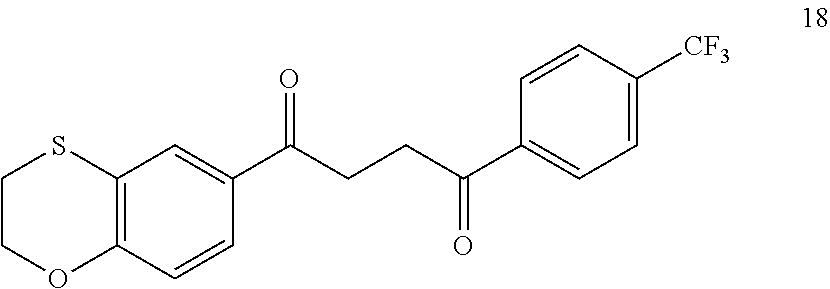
C1(C(CCC(C2=CC=C([CF3])C=C2)=O)=O)=CC2=C(C=C1)OCCS2
